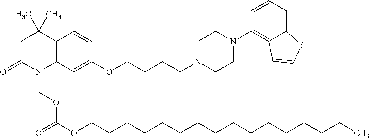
C12=C(C=C(OCCCCN3CCN(C4=C5C(=CC=C4)SC=C5)CC3)C=C1)N(COC(=O)OCCCCCCCCCCCCCCCC)C(=O)CC2(C)C
